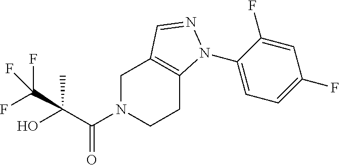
C1N(C(C(O)(C(F)(F)F)C)=O)CCC2=C1C=NN2C1=CC=C(F)C=C1F
